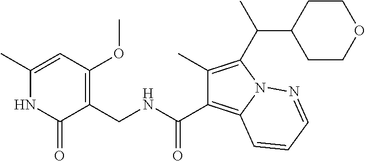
C1(C)=CC(OC)=C(CNC(C2=C3N(C(C(C)C4CCOCC4)=C2C)N=CC=C3)=O)C(=O)N1
